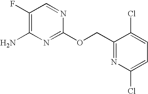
C1(F)=C(N)N=C(OCC2=NC(Cl)=CC=C2Cl)N=C1
